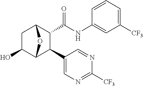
C1(O)C2C(C3=CN=C([CF3])N=C3)C(C(NC3=CC([CF3])=CC=C3)=O)C(C1)O2
